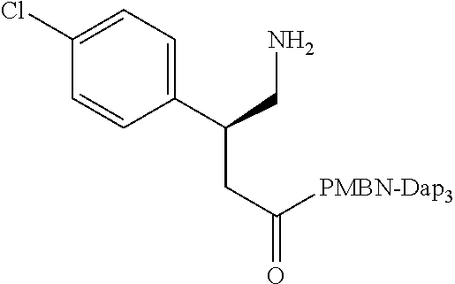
C1(Cl)=CC=C(C(CN)CC(=O)[PMBN-Dap3])C=C1
